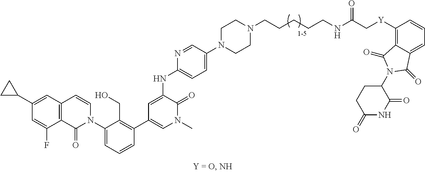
C12=C(C=C(C3CC3)C=C1F)C=CN(C1=CC=CC(C3=CN(C)C(=O)C(NC4=CC=C(N5CCN(CCCCCNC(C[Y]C6=C7C(=CC=C6)C(=O)N(C6CCC(=O)NC6=O)C7=O)=O)CC5)C=N4)=C3)=C1CO)C2=O
